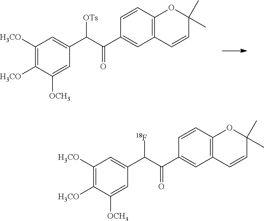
C1([H3CO])=C([H3CO])C=C(C(C(C2=CC3=C(C=C2)OC(C)(C)C=C3)=O)[OTs])C=C1[OCH3].C1([H3CO])=C([H3CO])C=C(C(C(C2=CC3=C(C=C2)OC(C)(C)C=C3)=O)[18F])C=C1[OCH3]
